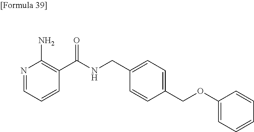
N1=CC=CC(C(NCC2=CC=C(COC3=CC=CC=C3)C=C2)=O)=C1N
